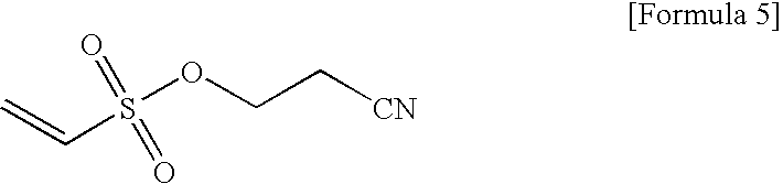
C(S(OCC[CN])(=O)=O)=C
